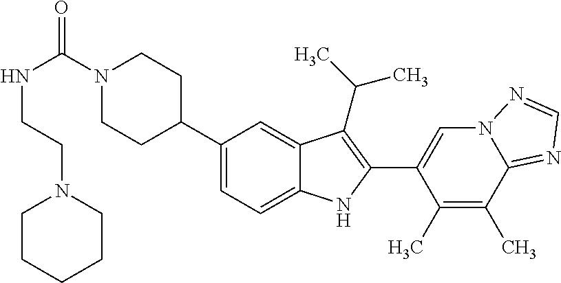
C(=O)(N1CCC(C2=CC=C3C(=C2)C(C(C)C)=C(C2=CN4C(=NC=N4)C(C)=C2C)N3)CC1)NCCN1CCCCC1
